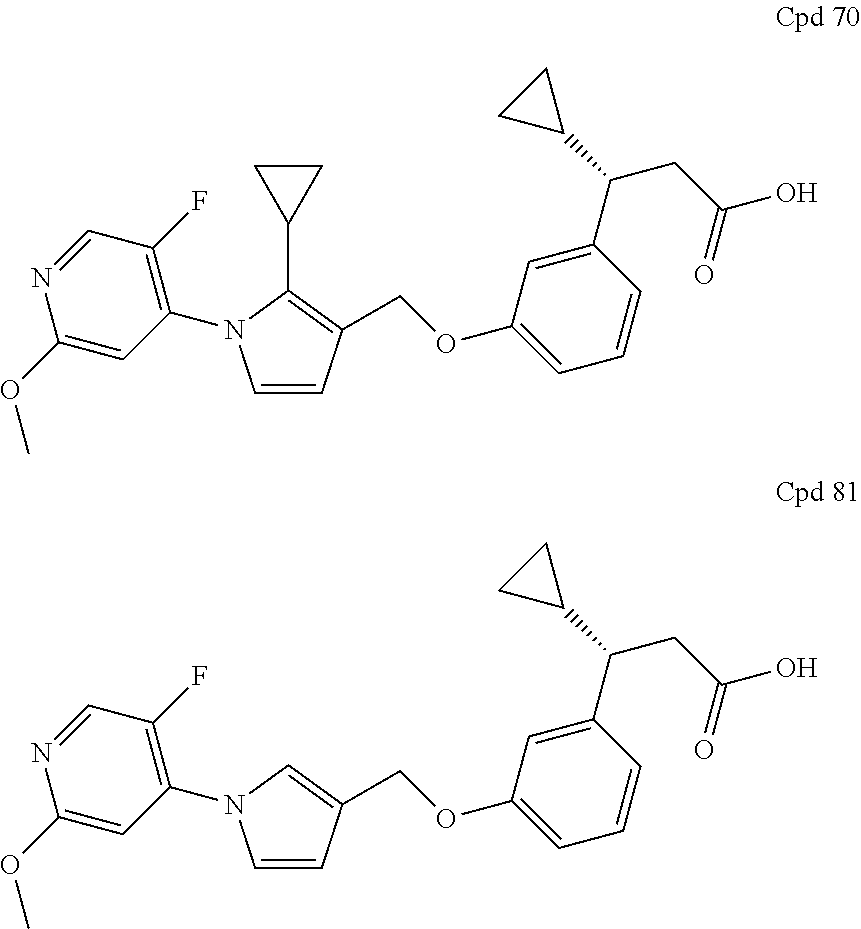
N1=CC(F)=C(N2C=CC(COC3=CC=CC(C(CC(O)=O)C4CC4)=C3)=C2C2CC2)C=C1OC.N1=CC(F)=C(N2C=CC(COC3=CC=CC(C(CC(O)=O)C4CC4)=C3)=C2)C=C1OC
